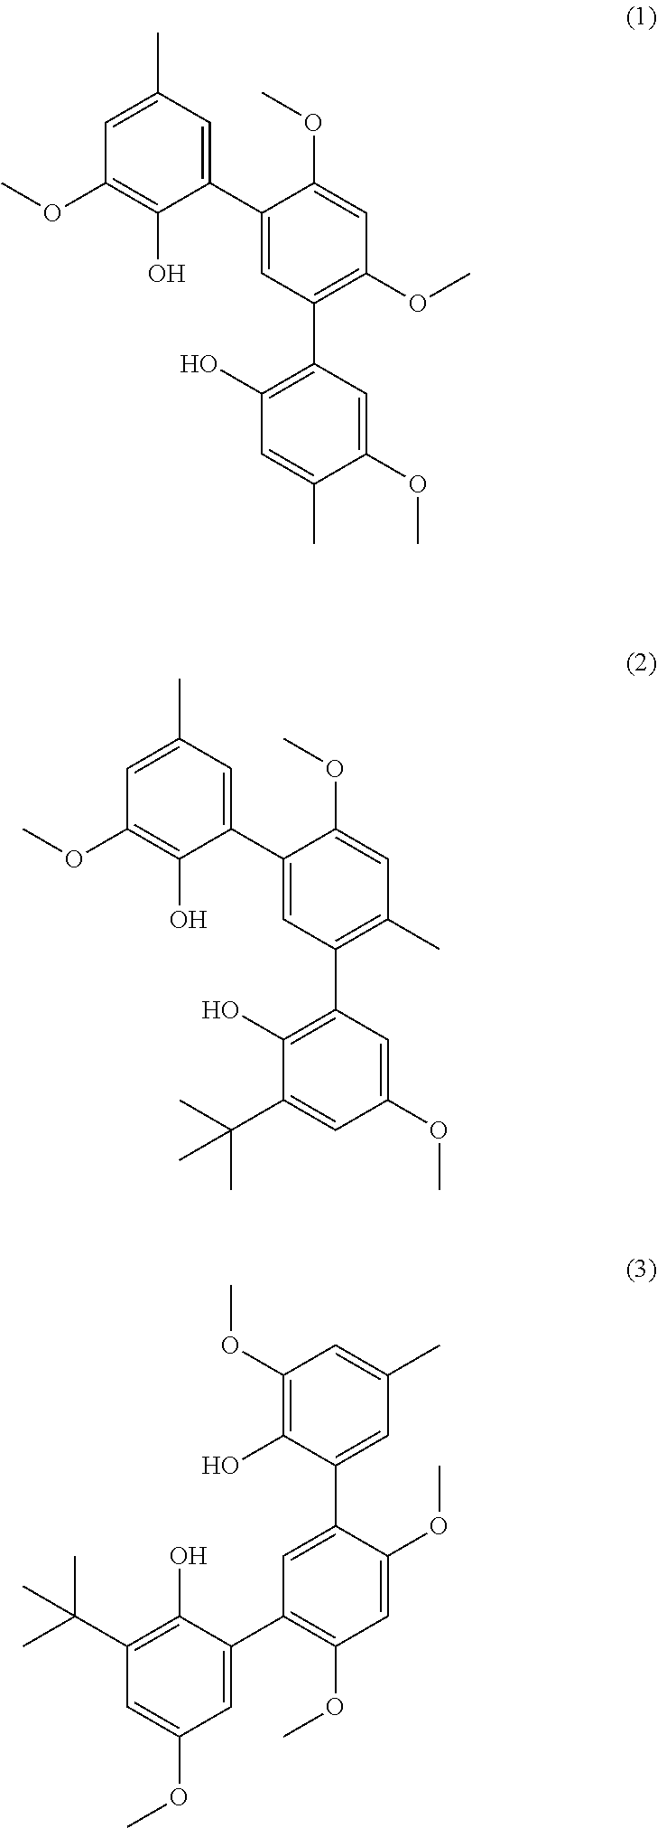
C1(C)=CC(OC)=C(O)C(C2=CC(C3=C(O)C=C(C)C(OC)=C3)=C(OC)C=C2OC)=C1.C1(C)=CC(OC)=C(O)C(C2=CC(C3=C(O)C(C(C)(C)C)=CC(OC)=C3)=C(C)C=C2OC)=C1.C1(OC)=C(O)C(C2=CC(C3=CC(OC)=CC(C(C)(C)C)=C3O)=C(OC)C=C2OC)=CC(C)=C1
